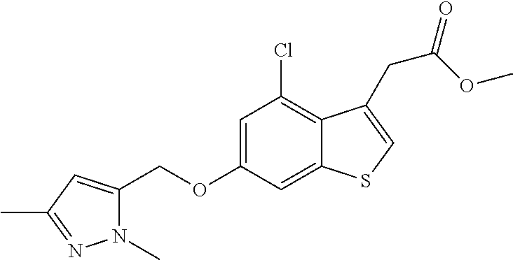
C12=CC(OCC3=CC(C)=NN3C)=CC(Cl)=C1C(CC(=O)OC)=CS2
